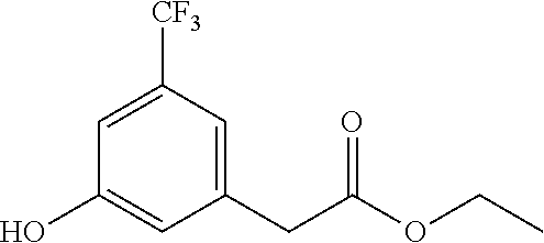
C1(CC(OCC)=O)=CC([CF3])=CC(O)=C1
